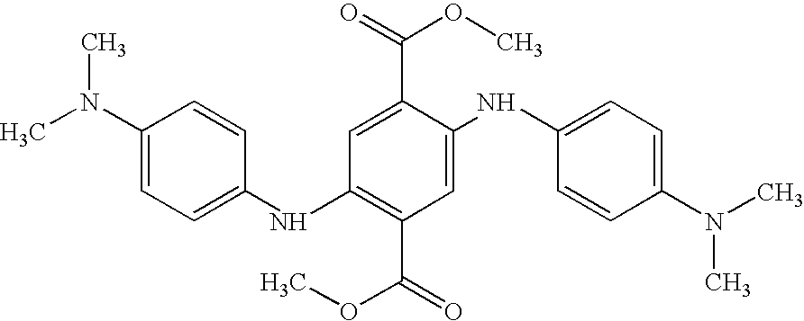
C1=C(C(=O)OC)C(NC2=CC=C(N(C)C)C=C2)=CC(C(=O)OC)=C1NC1=CC=C(N(C)C)C=C1
